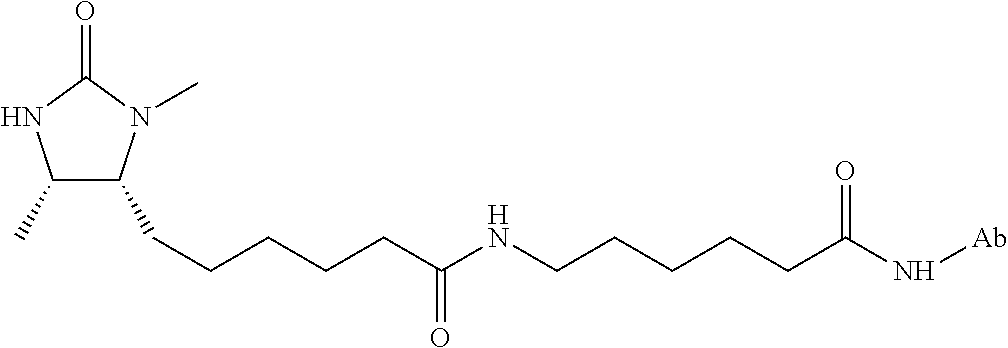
C1(C)C(CCCCCC(NCCCCCC(N[Ab])=O)=O)N(C)C(=O)N1
